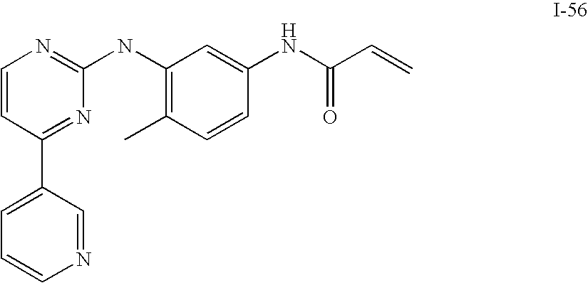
CC1=C(NC2=NC=CC(C3=CC=CN=C3)=N2)C=C(NC(C=C)=O)C=C1
